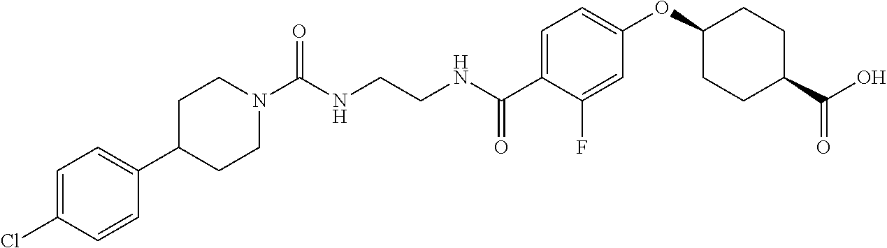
C(NCCNC(C1=CC=C(OC2CCC(C(O)=O)CC2)C=C1F)=O)(=O)N1CCC(C2=CC=C(Cl)C=C2)CC1
